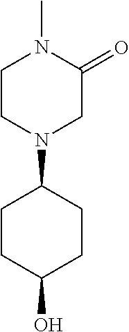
C1CN(C2CCC(O)CC2)CC(=O)N1C
